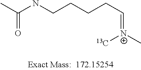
CC(NCCCCC=[N+](C)[13C])=O
